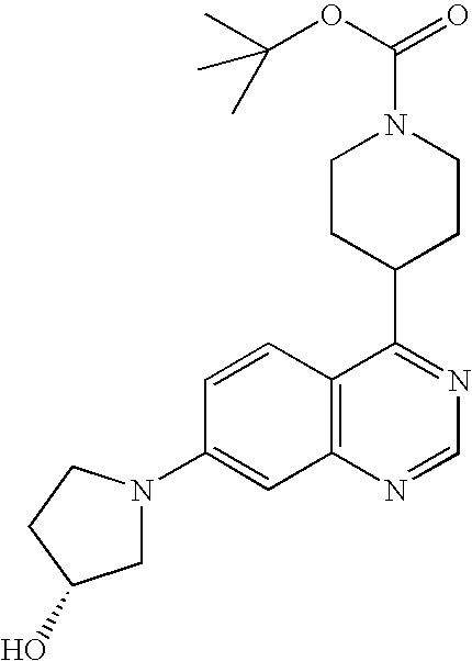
C1CC(C2=NC=NC3=C2C=CC(N2CC(O)CC2)=C3)CCN1C(OC(C)(C)C)=O
